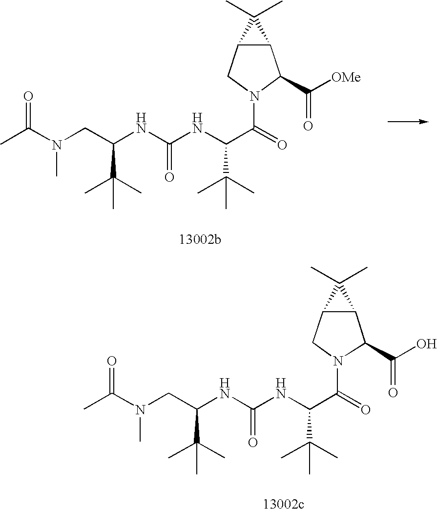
CC(N(CC(NC(NC(C(=O)N1C(C(=O)O)C2C(C1)C2(C)C)C(C)(C)C)=O)C(C)(C)C)C)=O.CC(N(CC(NC(NC(C(=O)N1CC2C(C1C(=O)[OMe])C2(C)C)C(C)(C)C)=O)C(C)(C)C)C)=O
